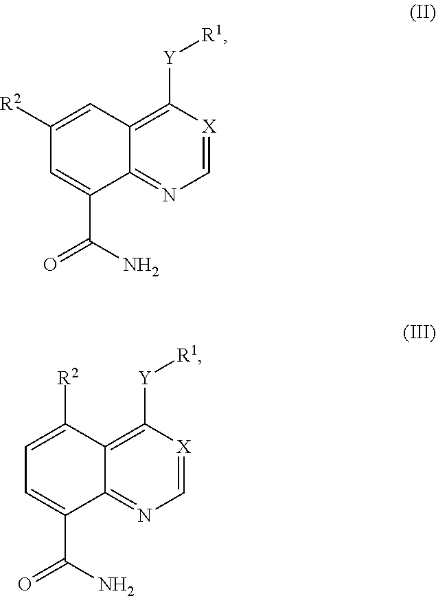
C1([R2])=CC2=C([Y][R1])[X]=CN=C2C(C(=O)N)=C1.C1=C([R2])C2=C([Y][R1])[X]=CN=C2C(C(=O)N)=C1
